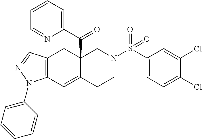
C12=C(C=NN1C1=CC=CC=C1)CC1(C(=O)C3=CC=CC=N3)C(=C2)CCN(S(C2=CC=C(Cl)C(Cl)=C2)(=O)=O)C1
